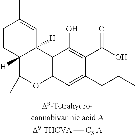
C12=C(C=C(CCC)C(C(O)=O)=C1O)OC(C)(C)C1([H])C2([H])C=C(C)CC1.[D9-THCVA][C3 A]
